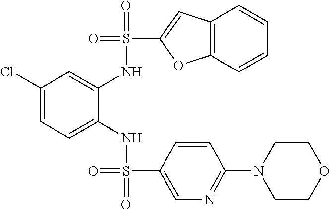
C1(Cl)=CC=C(NS(=O)(C2=CN=C(N3CCOCC3)C=C2)=O)C(NS(=O)(C2=CC3=C(O2)C=CC=C3)=O)=C1
